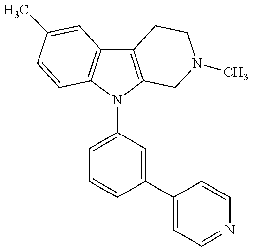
C12=C(N(C3=CC=CC(C4=CC=NC=C4)=C3)C3=C1C=C(C)C=C3)CN(C)CC2
